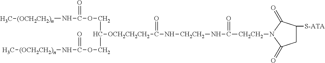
C[(OCH2CH2)n]NC(OCC(COC(N[(OCH2CH2)n]C)=O)[OCH2CH2CH2]C(N[CH2CH2]NC([CH2CH2]N1C(=O)CC([S-ATA])C1=O)=O)=O)=O
